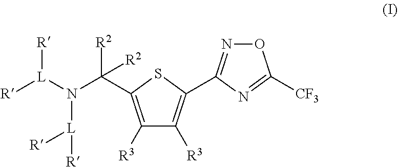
C1([R3])=C(C(N([L]([R])[R])[L]([R])[R])([R2])[R2])SC(C2=NOC([CF3])=N2)=C1[R3]
